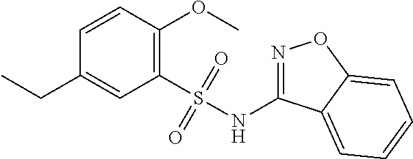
C1=CC(OC)=C(S(NC2=NOC3=CC=CC=C23)(=O)=O)C=C1CC
